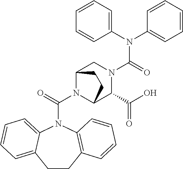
N1(C(N2C3C(C(O)=O)N(C(N(C4=CC=CC=C4)C4=CC=CC=C4)=O)CC2CC3)=O)C2=CC=CC=C2CCC2=C1C=CC=C2
